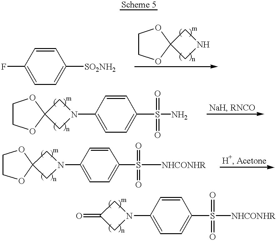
C1(F)=CC=C([SO2NH2])C=C1.C1COC2(O1)CNC2.C1COC2(O1)CN(C1=CC=C(S(N)(=O)=O)C=C1)C2.C1(=O)CN(C2=CC=C(S([NHCONHR])(=O)=O)C=C2)C1.C1COC2(O1)CN(C1=CC=C(S([NHCONHR])(=O)=O)C=C1)C2
